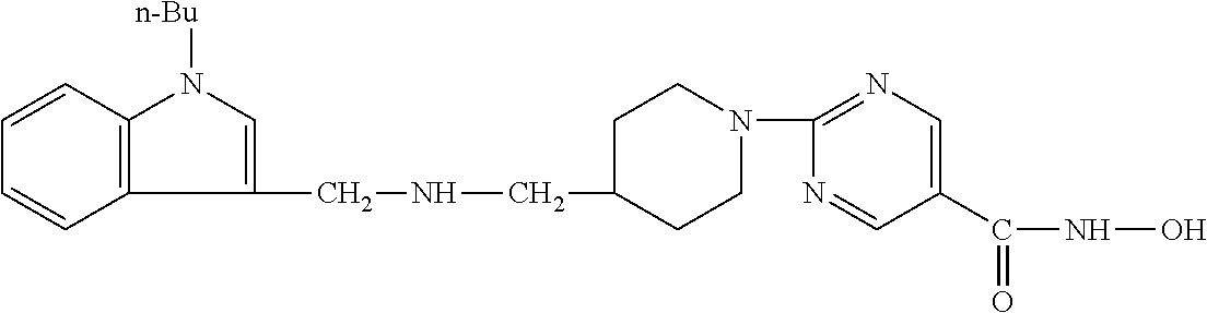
C1(CNCC2CCN(C3=NC=C(C(NO)=O)C=N3)CC2)=CN([n-Bu])C2=C1C=CC=C2
